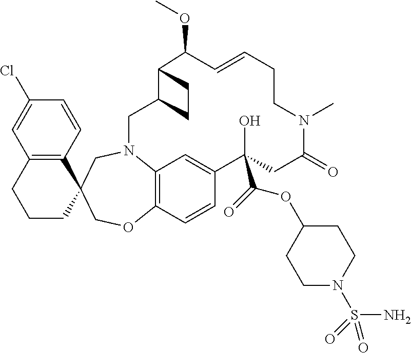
C12=C(C=CC(Cl)=C1)C1(CCC2)COC2=C3N(C1)CC1C(C(OC)C=CCCN(C)C(=O)CC(C(=O)OC4CCN(S(N)(=O)=O)CC4)(O)C(=C3)C=C2)CC1
